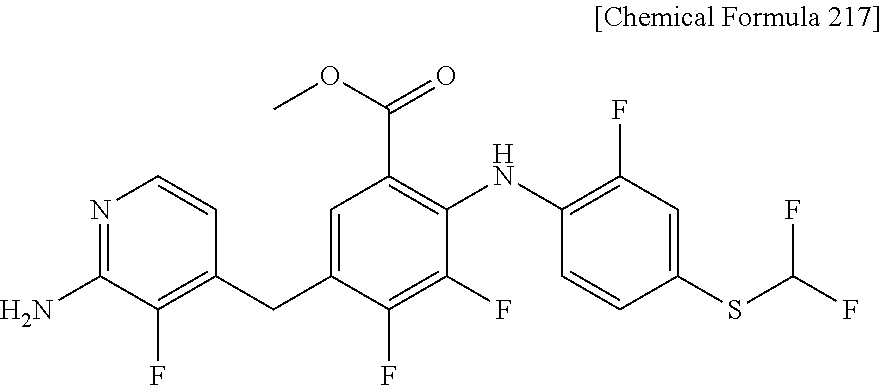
N1=C(N)C(F)=C(CC2=CC(C(OC)=O)=C(NC3=C(F)C=C(SC(F)F)C=C3)C(F)=C2F)C=C1
